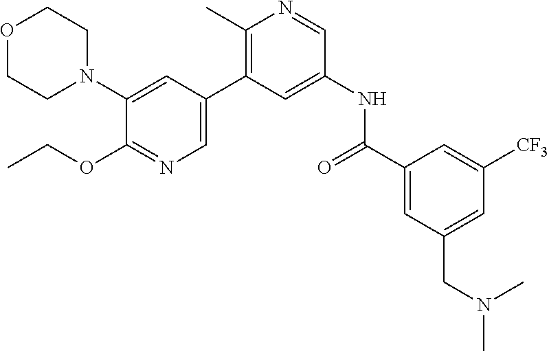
O1CCN(C2=CC(C3=C(C)N=CC(NC(C4=CC(CN(C)C)=CC([CF3])=C4)=O)=C3)=CN=C2OCC)CC1
